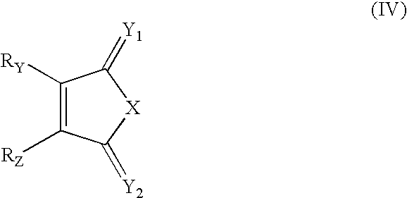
C1([RZ])=C([RY])C(=[Y1])[X]C1=[Y2]
